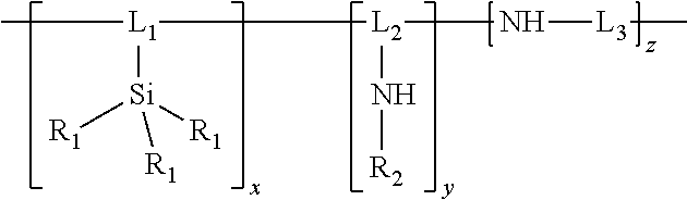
[L1]([Si]([R1])([R1])[R1])([L2](N[R2])N[L3]C)C
